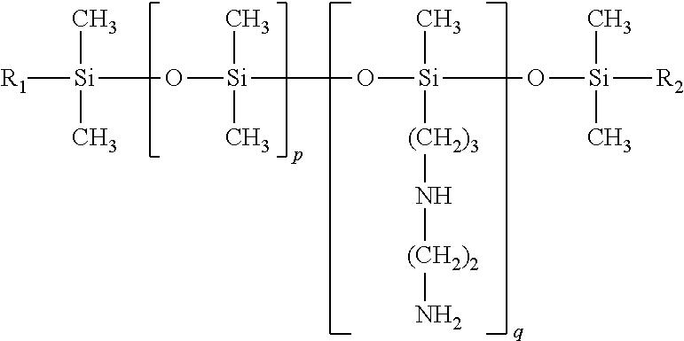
[R1][Si](C)(C)O[Si](C)(C)O[Si](C)([(CH2)3]N[(CH2)2]N)O[Si](C)(C)[R2]
